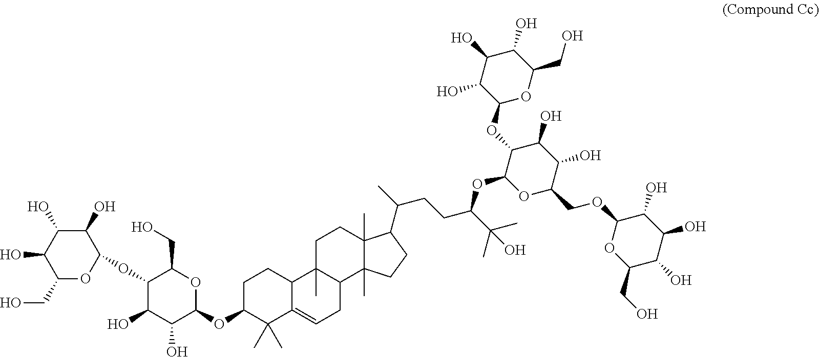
C(O)(C)(C)C(OC1OC(COC2OC(CO)C(O)C(O)C2O)C(O)C(O)C1OC1OC(CO)C(O)C(O)C1O)CCC(C1C2(C)C(C)(CC1)C1C(C)(CC2)C2C(=CC1)C(C)(C)C(OC1OC(CO)C(OC3C(O)C(O)C(O)C(CO)O3)C(O)C1O)CC2)C
